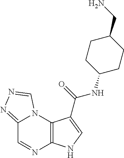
C12=NN=CN1C1=C(N=C2)NC=C1C(=O)NC1CCC(CN)CC1
